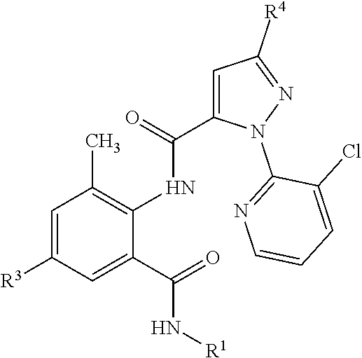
C1=C([R3])C=C(C(=O)N[R1])C(NC(=O)C2=CC([R4])=NN2C2=NC=CC=C2Cl)=C1C
